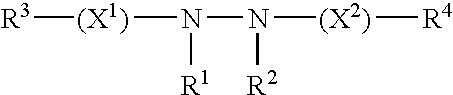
[R3][(X1)]N([R1])N([R2])[(X2)][R4]
